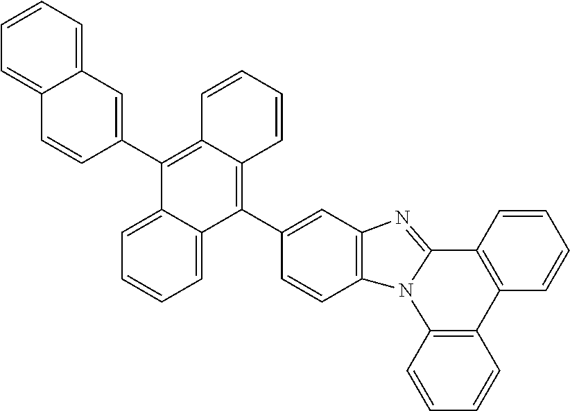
C1=CC2=C(C=C1)N1C(=NC3=C1C=CC(C1=C4C(=C(C5=CC6=CC=CC=C6C=C5)C5=CC=CC=C15)C=CC=C4)=C3)C1=C2C=CC=C1
